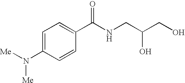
C1=C(N([Me])[Me])C=CC(C(NCC(CO)O)=O)=C1
